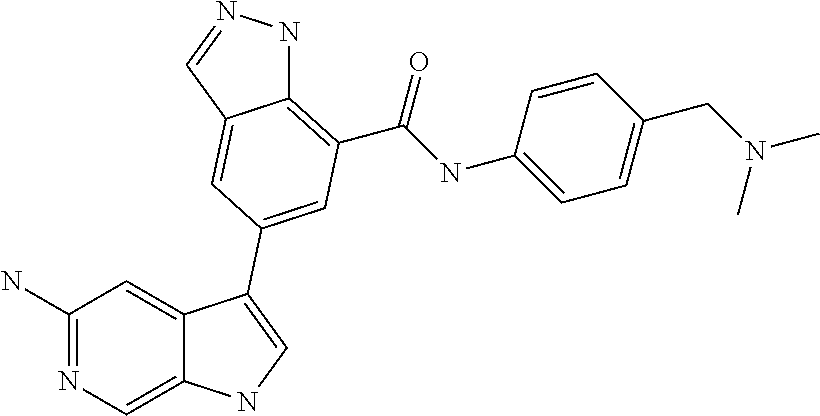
C1(N)=NC=C2C(=C1)C(C1=CC(C(=O)NC3=CC=C(CN(C)C)C=C3)=C3NN=CC3=C1)=CN2
